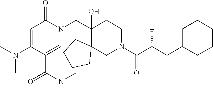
N1(CC2(O)C3(CN(C(=O)C(C)CC4CCCCC4)CC2)CCCC3)C(=O)C=C(N(C)C)C(C(N(C)C)=O)=C1
